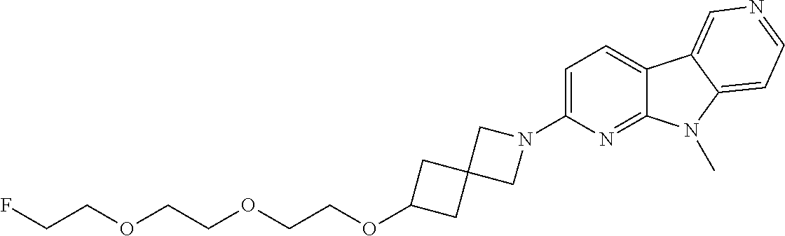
N1(C2=CC=C3C(=N2)N(C)C2=CC=NC=C32)CC2(C1)CC(OCCOCCOCCF)C2
